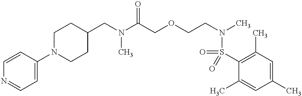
C1(CN(C(COCCN(C)S(C2=C(C)C=C(C)C=C2C)(=O)=O)=O)C)CCN(C2=CC=NC=C2)CC1
